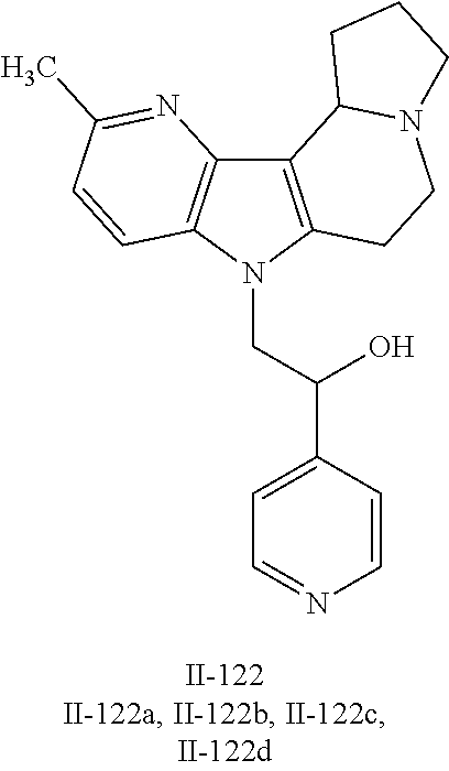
C12=C(N(CC(C3=CC=NC=C3)O)C3=C1N=C(C)C=C3)CCN1C2CCC1
